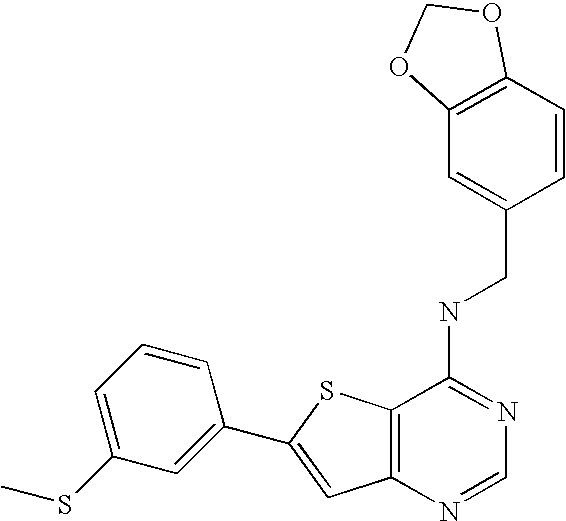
C12=C(N=CN=C1NCC1=CC3=C(C=C1)OCO3)C=C(C1=CC(SC)=CC=C1)S2
